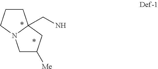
C1CCN2C1(CN)CC([Me])C2
